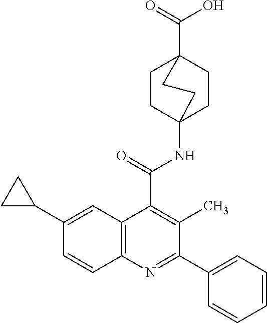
C12=C(C=C(C3CC3)C=C1)C(C(=O)NC13CCC(C(=O)O)(CC1)CC3)=C(C)C(C1=CC=CC=C1)=N2
